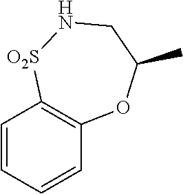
C1=CC=CC2=C1[O2S]NCC(C)O2
